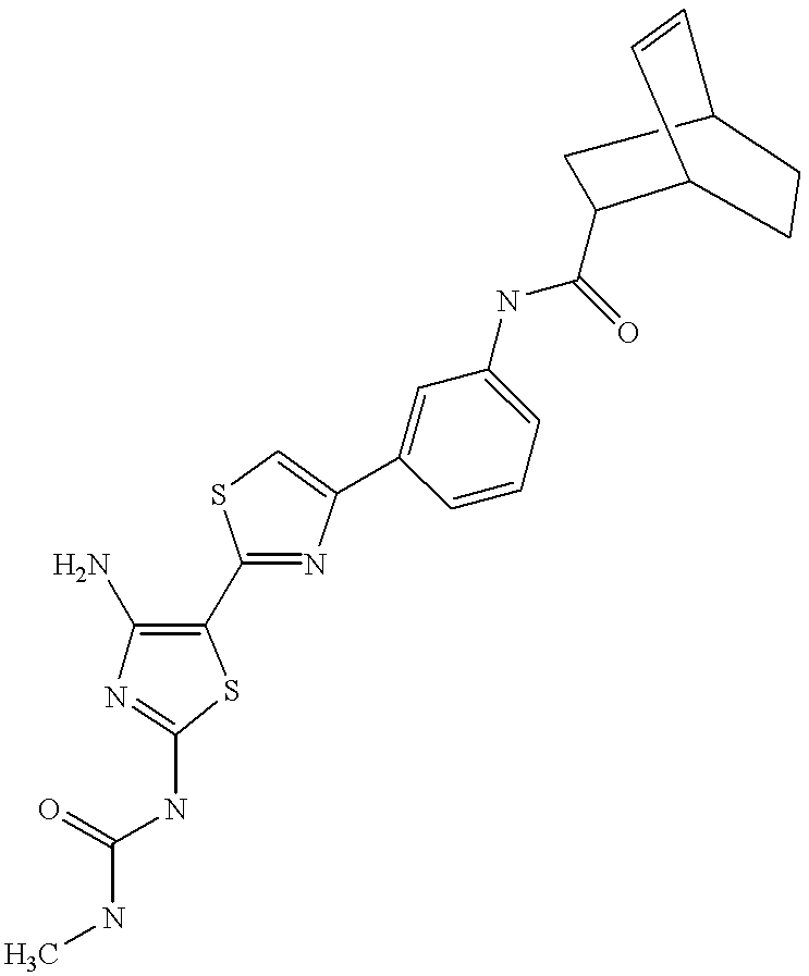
C1(N)=C(C2=NC(C3=CC(NC(=O)C4CC5C=CC4CC5)=CC=C3)=CS2)SC(NC(=O)NC)=N1
